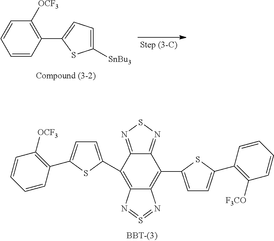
C12=NSN=C1C(C1=CC=C(C3=C([OCF3])C=CC=C3)S1)=C1C(=C2C2=CC=C(C3=C([F3CO])C=CC=C3)S2)N=S=N1.C1([OCF3])=C(C2=CC=C([SnBu3])S2)C=CC=C1
